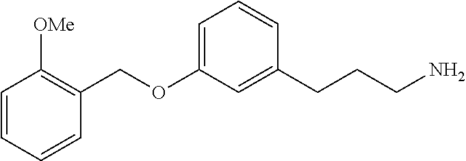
C(OC1=CC=CC(CCCN)=C1)C1=C([OMe])C=CC=C1
